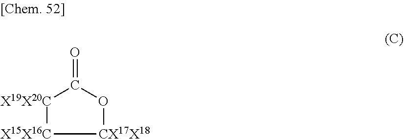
[X19X20C]1C(=O)O[CX17X18][X15X16C]1
